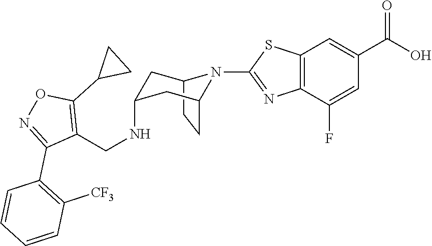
C12CCC(CC(NCC3=C(C4CC4)ON=C3C3=C([CF3])C=CC=C3)C1)N2C1=NC2=C(C=C(C(O)=O)C=C2F)S1
